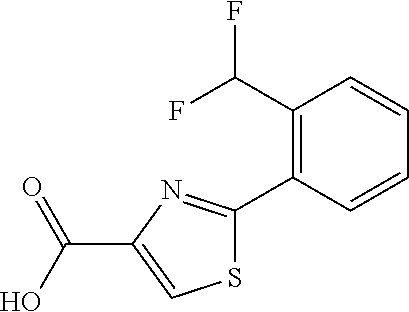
C1(C(F)F)=C(C2=NC(C(O)=O)=CS2)C=CC=C1
